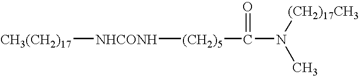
[CH3(CH2)17][NHCONH][(CH2)5]C(=O)N(C)[(CH2)17CH3]
